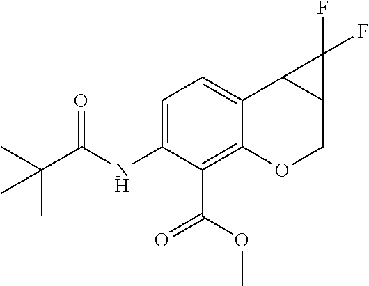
C1(NC(C(C)(C)C)=O)=CC=C2C(=C1C(=O)OC)OCC1C2C1(F)F
